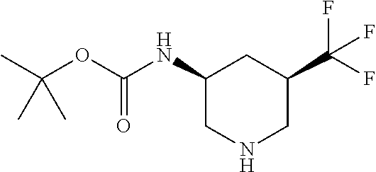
CC(OC(NC1CC(C(F)(F)F)CNC1)=O)(C)C
